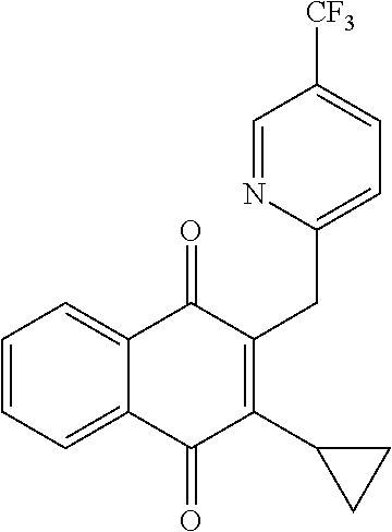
C1=CC=C2C(=O)C(CC3=CC=C([CF3])C=N3)=C(C3CC3)C(=O)C2=C1
